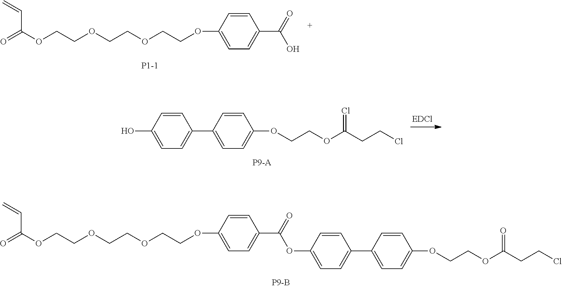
C1=CC(OCCOCCOCCOC(=O)C=C)=CC=C1C(O)=O.C1=CC(O)=CC=C1C1=CC=C(OCCOC(CCCl)=Cl)C=C1.C1=CC(OC(=O)C2=CC=C(OCCOCCOCCOC(=O)C=C)C=C2)=CC=C1C1=CC=C(OCCOC(CCCl)=O)C=C1
